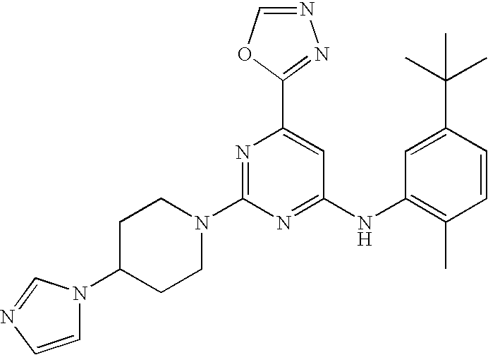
C1C(N2C=CN=C2)CCN(C2=NC(C3=NN=CO3)=CC(NC3=C(C)C=CC(C(C)(C)C)=C3)=N2)C1
